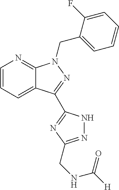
C1=CC=C2C(=N1)N(CC1=CC=CC=C1F)N=C2C1=NC(CNC([H])=O)=NN1
